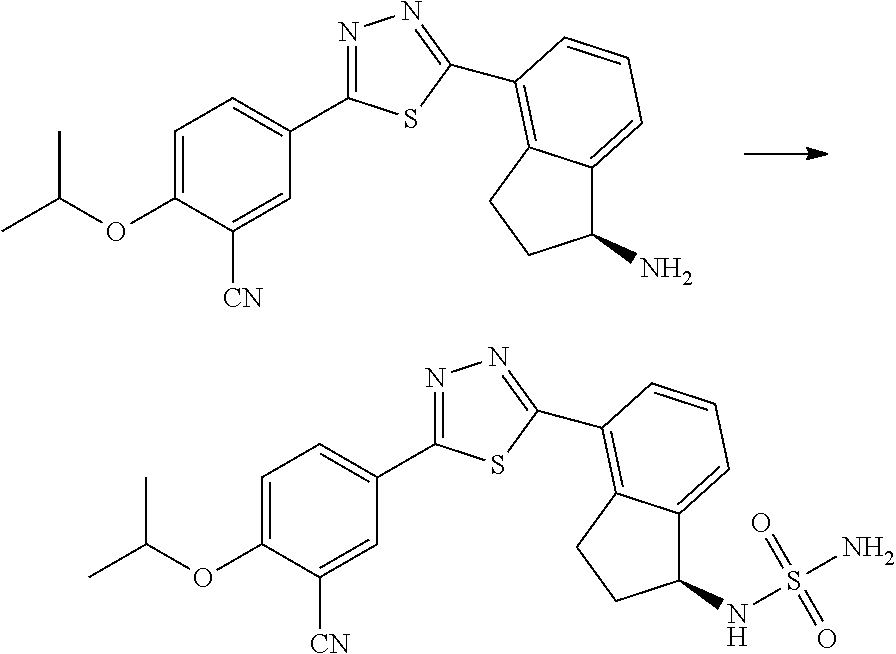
N1=C(C2=CC=C(OC(C)C)C([CN])=C2)SC(C2=C3C(=CC=C2)C(N)CC3)=N1.N1=C(C2=CC=C(OC(C)C)C([CN])=C2)SC(C2=C3C(=CC=C2)C(NS(N)(=O)=O)CC3)=N1
